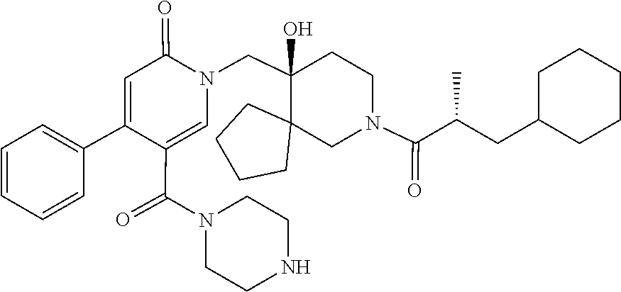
C1CNCCN1C(C1=CN(CC2(O)C3(CCCC3)CN(C(=O)C(CC3CCCCC3)C)CC2)C(=O)C=C1C1=CC=CC=C1)=O
